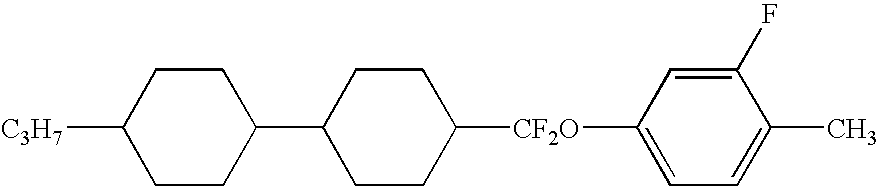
C1CC(C2CCC([C3H7])CC2)CCC1[CF2O]C1=CC=C(C)C(F)=C1
